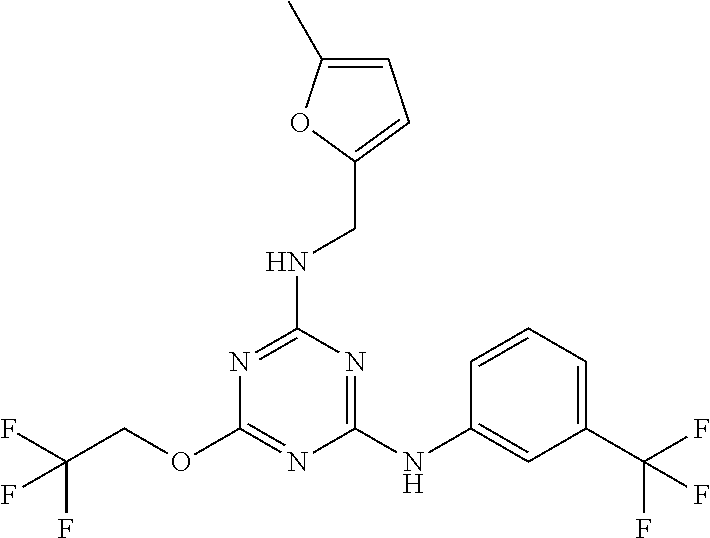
C1(NC2=CC(C(F)(F)F)=CC=C2)=NC(NCC2=CC=C(C)O2)=NC(OCC(F)(F)F)=N1
